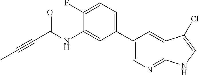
C(#CC(NC1=CC(C2=CN=C3C(=C2)C(Cl)=CN3)=CC=C1F)=O)C
